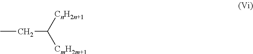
CCC([CnH2n+1])[CmH2m+1]
